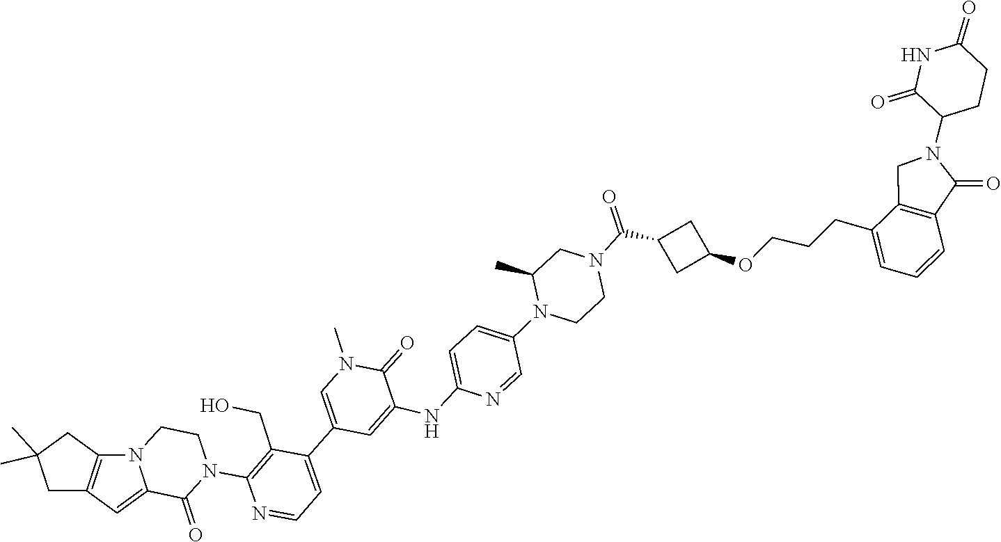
C1=C2C(=O)N(C3=C(CO)C(C4=CN(C)C(=O)C(NC5=CC=C(N6C(C)CN(C(=O)C7CC(OCCCC8=CC=CC9=C8CN(C8C(=O)NC(=O)CC8)C9=O)C7)CC6)C=N5)=C4)=CC=N3)CCN2C2=C1CC(C)(C)C2
